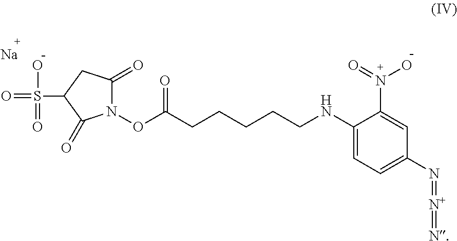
C1=C(NCCCCCC(ON2C(=O)CC(S(=O)(=O)O)C2=O)=O)C(N(=O)O)=CC(N=[N+]=N)=C1.[Na]
